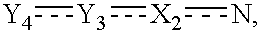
n[X2]:[Y3]:[Y4]
